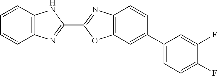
C12=C(N=C(C3=NC4=C(O3)C=C(C3=CC=C(F)C(F)=C3)C=C4)N1)C=CC=C2
